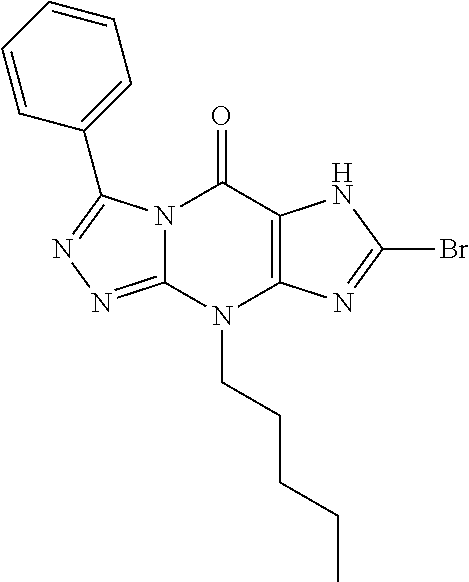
N12C(=NN=C1C1=CC=CC=C1)N(CCCCC)C1=C(C2=O)NC(Br)=N1
